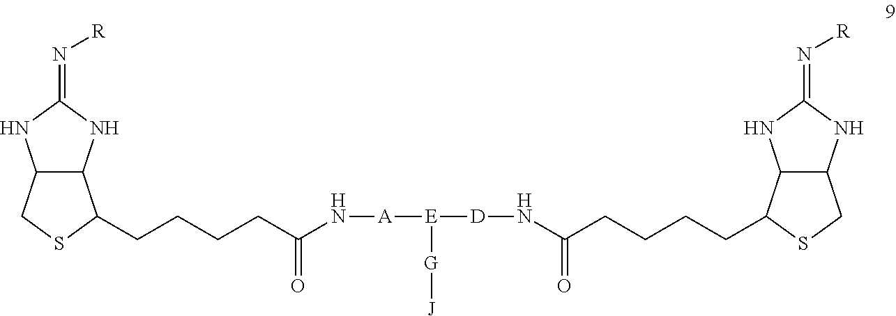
C12C(CSC1CCCCC(N[A][E]([D]NC(CCCCC1C3C(CS1)NC(=N[R])N3)=O)[G][J])=O)NC(=N[R])N2
